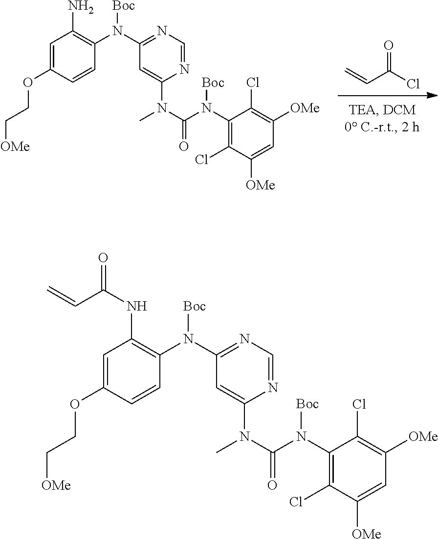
C1=C(OCC[OMe])C=CC(N(C2=NC=NC(N(C)C(N(C3=C(Cl)C([OMe])=CC([OMe])=C3Cl)[Boc])=O)=C2)[Boc])=C1NC(C=C)=O.C=CC(Cl)=O.C1=C(OCC[OMe])C=CC(N(C2=NC=NC(N(C)C(N(C3=C(Cl)C([OMe])=CC([OMe])=C3Cl)[Boc])=O)=C2)[Boc])=C1N
